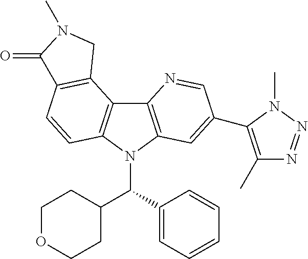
C12=C(N(C(C3=CC=CC=C3)C3CCOCC3)C3=C1C1=C(C=C3)C(=O)N(C)C1)C=C(C1=C(C)N=NN1C)C=N2
